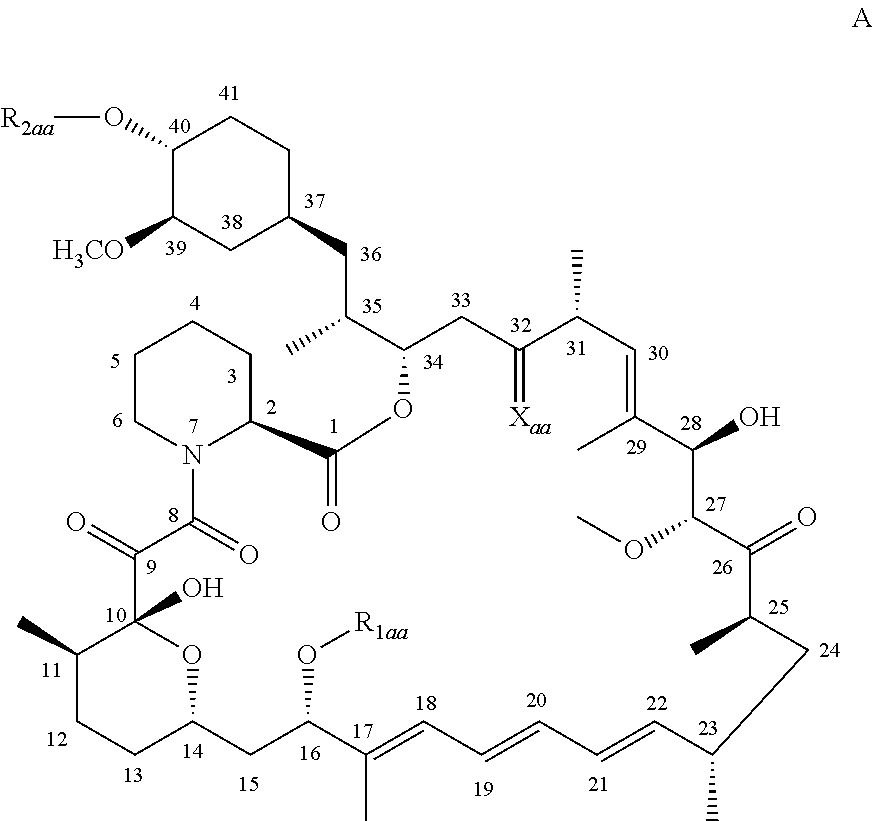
C1(O[R2aa])C([H3CO])CC(CC(C2CC(=[Xaa])C(C)C=C(C)C(O)C(OC)C(=O)C(C)CC(C)C=CC=CC=C(C)C(O[R1aa])CC3OC(O)(C(C)CC3)C(=O)C(=O)N3C(CCCC3)C(=O)O2)C)CC1
